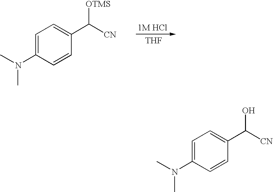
[THF].C1=C(N(C)C)C=CC(C([CN])[OTMS])=C1.C1=C(N(C)C)C=CC(C([CN])O)=C1
